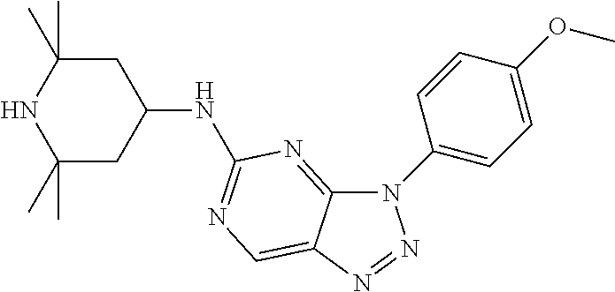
C12=NC(NC3CC(C)(C)NC(C)(C)C3)=NC=C1N=NN2C1=CC=C(OC)C=C1
